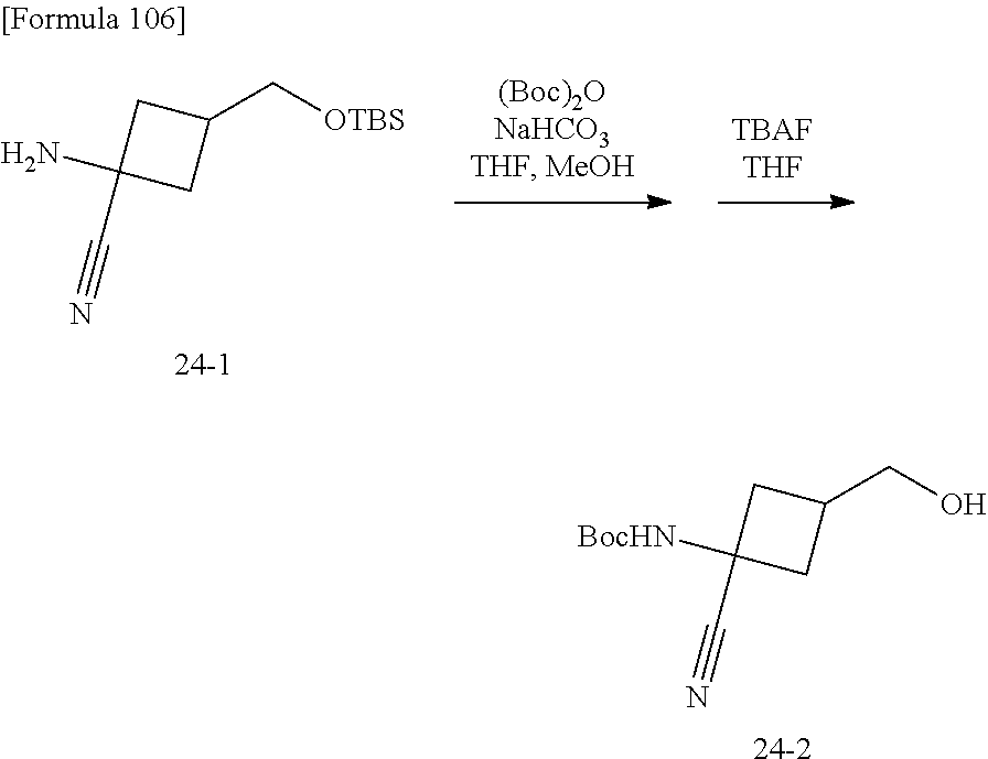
[24-2].C1(CO)CC([BocHN])(C#N)C1.[24-1].C1(C[OTBS])CC(N)(C#N)C1
